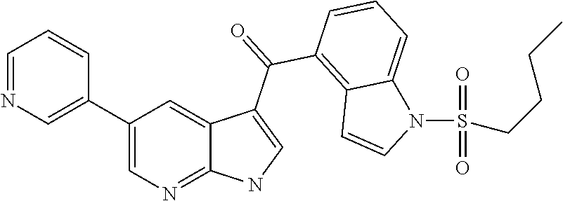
C1=NC=C(C2=CN=C3C(=C2)C(C(=O)C2=C4C(=CC=C2)N(S(CCCC)(=O)=O)C=C4)=CN3)C=C1
